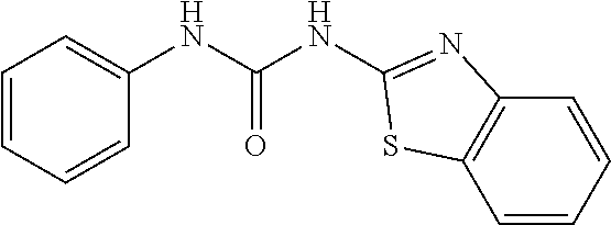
C1=CC=CC(NC(NC2=NC3=C(C=CC=C3)S2)=O)=C1
